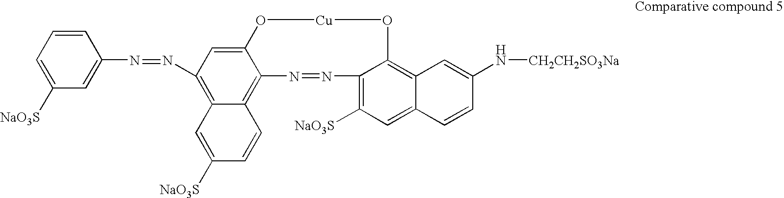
C1=C(N=NC2=C3C(=C4C(=C2)O[Cu]OC2=C5C(=CC([NaO3S])=C2N=N4)C=CC(N[CH2CH2SO3Na])=C5)C=CC([NaO3S])=C3)C=CC=C1[NaO3S]
